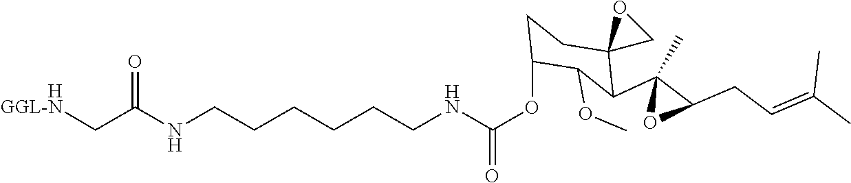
N(CCCCCCNC(OC1CCC2(C(C3(C)OC3CC=C(C)C)C1OC)CO2)=O)C(=O)C[HGGL-N]
